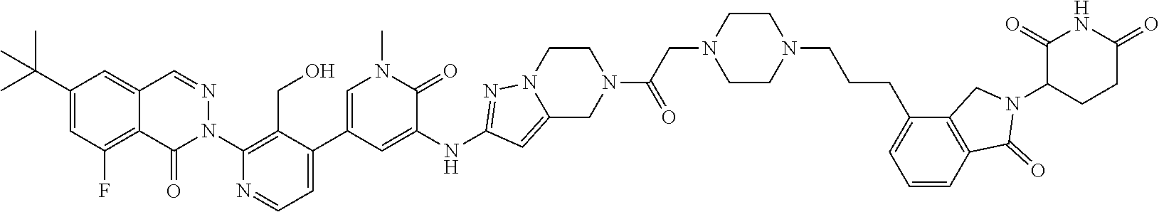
N1=CC2=CC(C(C)(C)C)=CC(F)=C2C(=O)N1C1=C(CO)C(C2=CN(C)C(=O)C(NC3=NN4C(=C3)CN(C(CN3CCN(CCCC5=CC=CC6=C5CN(C5CCC(=O)NC5=O)C6=O)CC3)=O)CC4)=C2)=CC=N1
